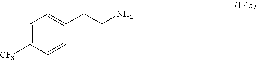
C1(CCN)=CC=C([CF3])C=C1
